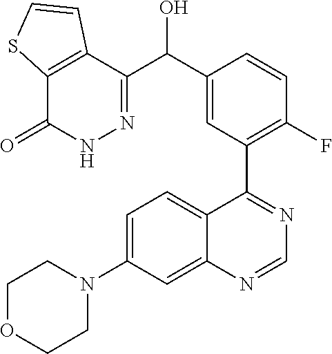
C1=C(N2CCOCC2)C=C2C(=C1)C(C1=C(F)C=CC(C(C3=NNC(=O)C4=C3C=CS4)O)=C1)=NC=N2
